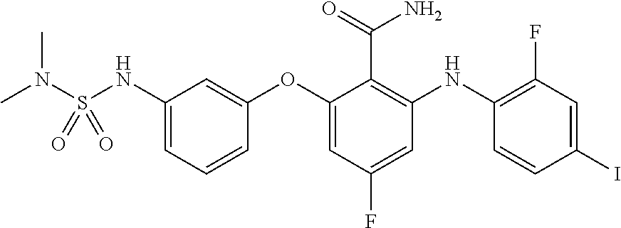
C1(NS(=O)(N(C)C)=O)=CC=CC(OC2=CC(F)=CC(NC3=C(F)C=C(I)C=C3)=C2C(=O)N)=C1
